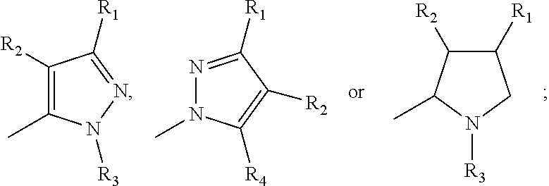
C1([R2])=C(C)N([R3])N=C1[R1].N1=C([R1])C([R2])=C([R4])N1C.C1([R1])C([R2])C(C)N([R3])C1
